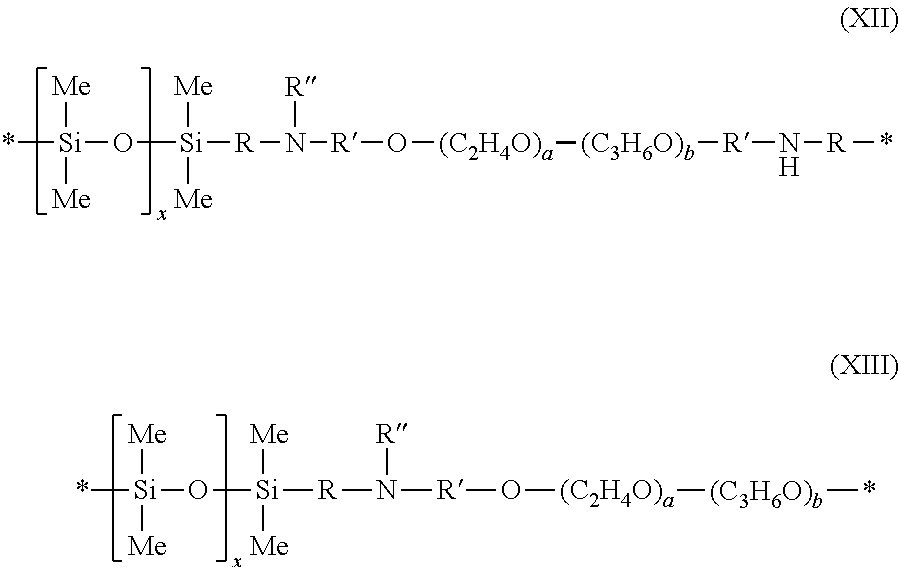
*[Si]([Me])([Me])O[Si]([R]N([R]O[(C2H4O)a][(C3H6O)b][R]N[R]*)[R])([Me])[Me].*[Si]([Me])([Me])O[Si]([R]N([R]O[(C2H4O)a][(C3H6O)b]*)[R])([Me])[Me]
